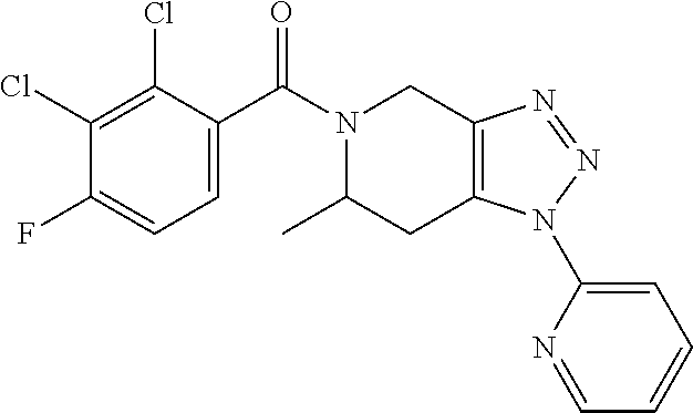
N1(C(C2=CC=C(F)C(Cl)=C2Cl)=O)C(C)CC2=C(C1)N=NN2C1=CC=CC=N1
